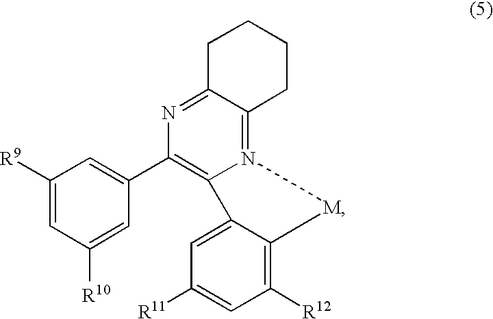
N12=C3C(=NC(C4=CC([R9])=CC([R10])=C4)=C1C1=CC([R11])=CC([R12])=C1[M]2)CCCC3
